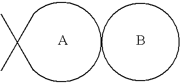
CC(C)(C)C.B.[A]
